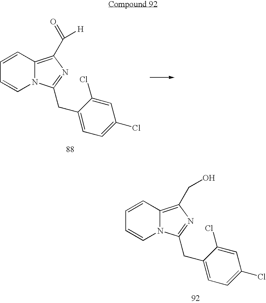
C1=CC=CN2C1=C(C(=O)[H])N=C2CC1=CC=C(Cl)C=C1Cl.C1=CC=CN2C1=C(CO)N=C2CC1=CC=C(Cl)C=C1Cl
